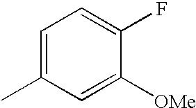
C1=C(C)C=C([OMe])C(F)=C1
